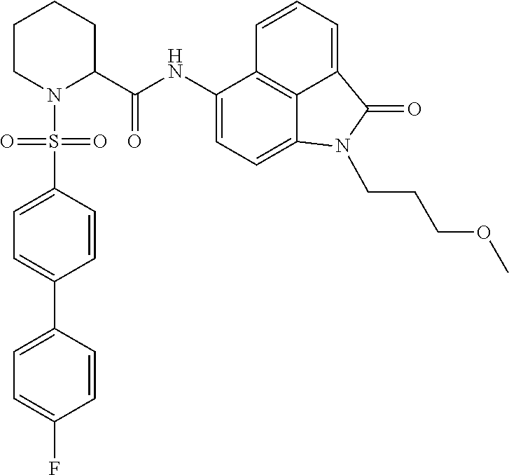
C1(NC(C2CCCCN2S(C2=CC=C(C3=CC=C(F)C=C3)C=C2)(=O)=O)=O)=CC=C2C3=C1C=CC=C3C(=O)N2CCCOC
